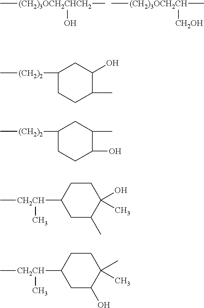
C[(CH2)3OCH2CHCH2](C)O.C[(CH2)3OCH2CH](C)[CH2OH].C[(CH2)2]C1CCC(C)C(O)C1.C[(CH2)2]C1CCC(O)C(C)C1.C[CH2CH](C1CC(C)C(O)(C)CC1)C.C[CH2CH](C1CC(O)C(C)(C)CC1)C
